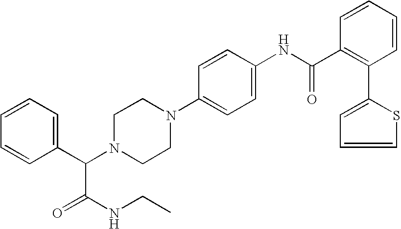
C1=CC=C(C2=C(C(NC3=CC=C(N4CCN(C(C5=CC=CC=C5)C(NCC)=O)CC4)C=C3)=O)C=CC=C2)S1
